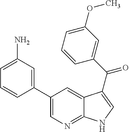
C1(C2=CC(N)=CC=C2)=CN=C2C(=C1)C(C(C1=CC(OC)=CC=C1)=O)=CN2
